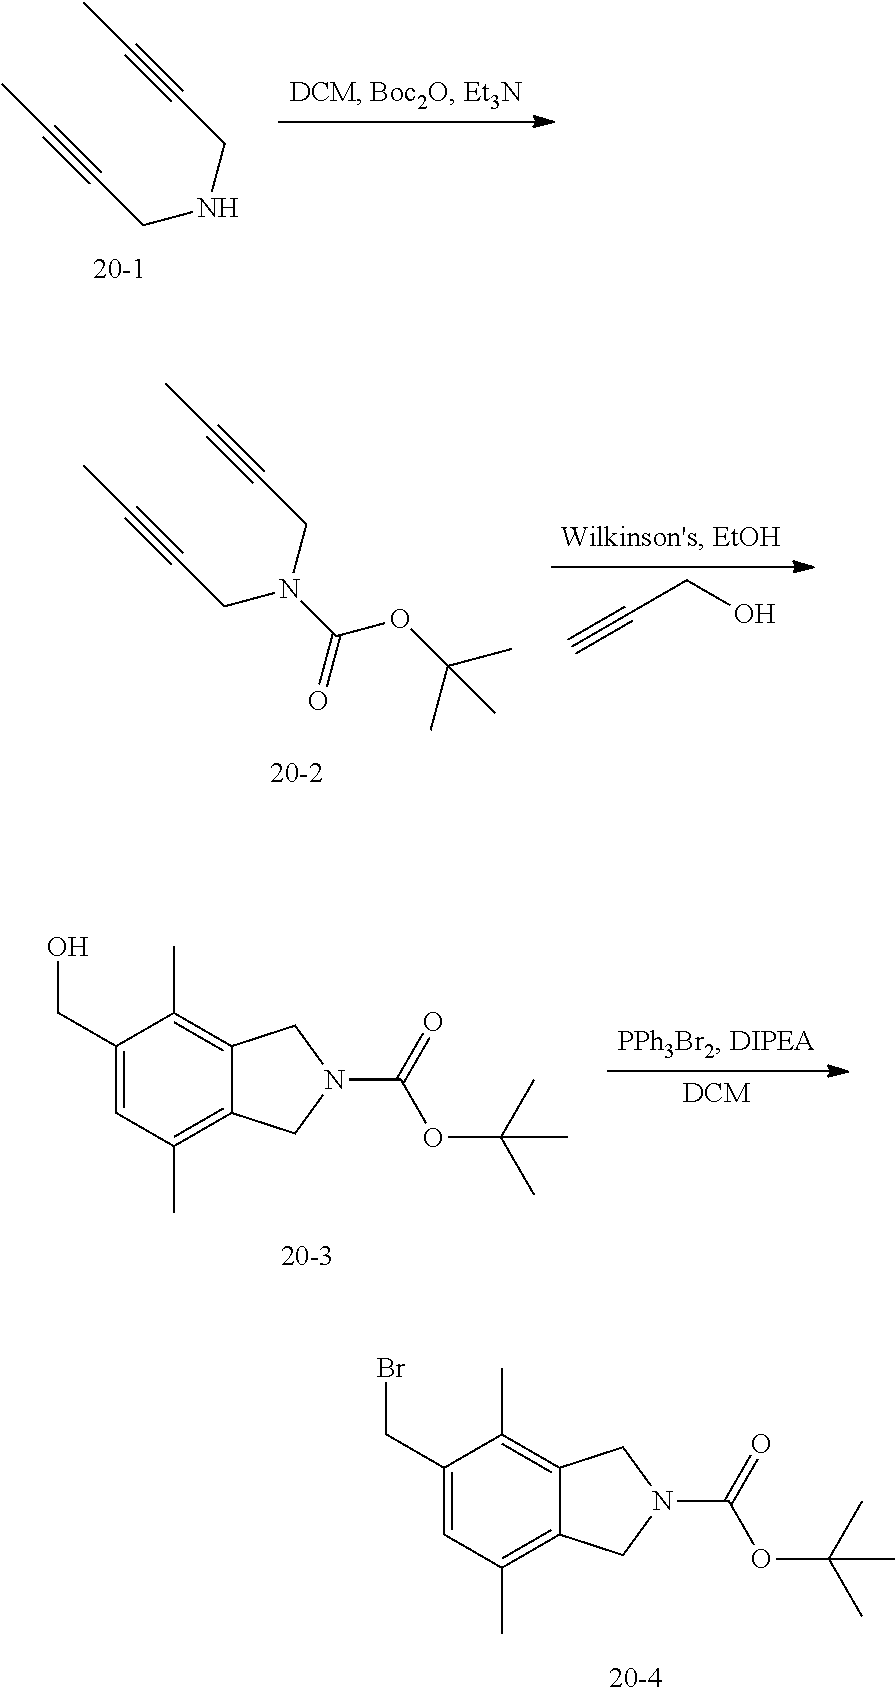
[DCM].C1(CO)=CC(C)=C2C(=C1C)CN(C(=O)OC(C)(C)C)C2.C1(CBr)=CC(C)=C2C(=C1C)CN(C(=O)OC(C)(C)C)C2.C(#CCNCC#CC)C.C(#CCN(C(=O)OC(C)(C)C)CC#CC)C.C#CCO
